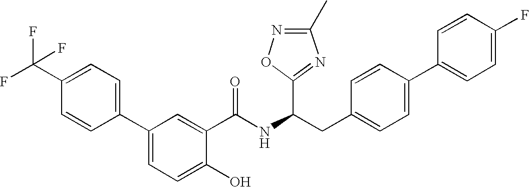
OC1=CC=C(C2=CC=C(C(F)(F)F)C=C2)C=C1C(NC(CC1=CC=C(C2=CC=C(F)C=C2)C=C1)C1=NC(C)=NO1)=O
